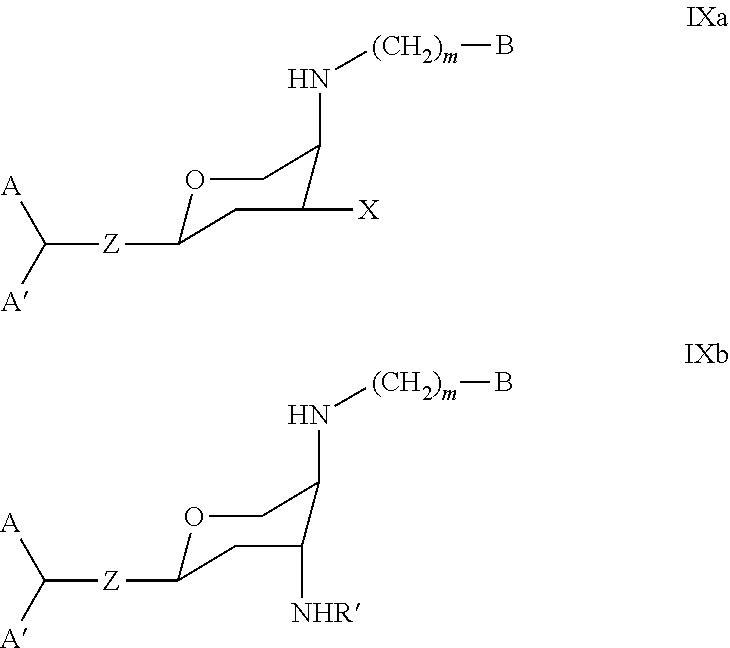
O1C([Z]C([A])[A])CC([X])C(N[(CH2)m]B)C1.O1C([Z]C([A])[A])CC([NHR])C(N[(CH2)m]B)C1
